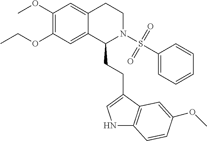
C(OC1=C(OC)C=C2C(=C1)C(CCC1=CNC3=C1C=C(OC)C=C3)N(S(C1=CC=CC=C1)(=O)=O)CC2)C
